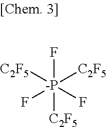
F[-P](F)(F)([C2F5])([C2F5])[C2F5]
